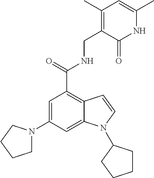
C1(N2CCCC2)=CC(C(=O)NCC2=C(C)C=C(C)NC2=O)=C2C(=C1)N(C1CCCC1)C=C2
